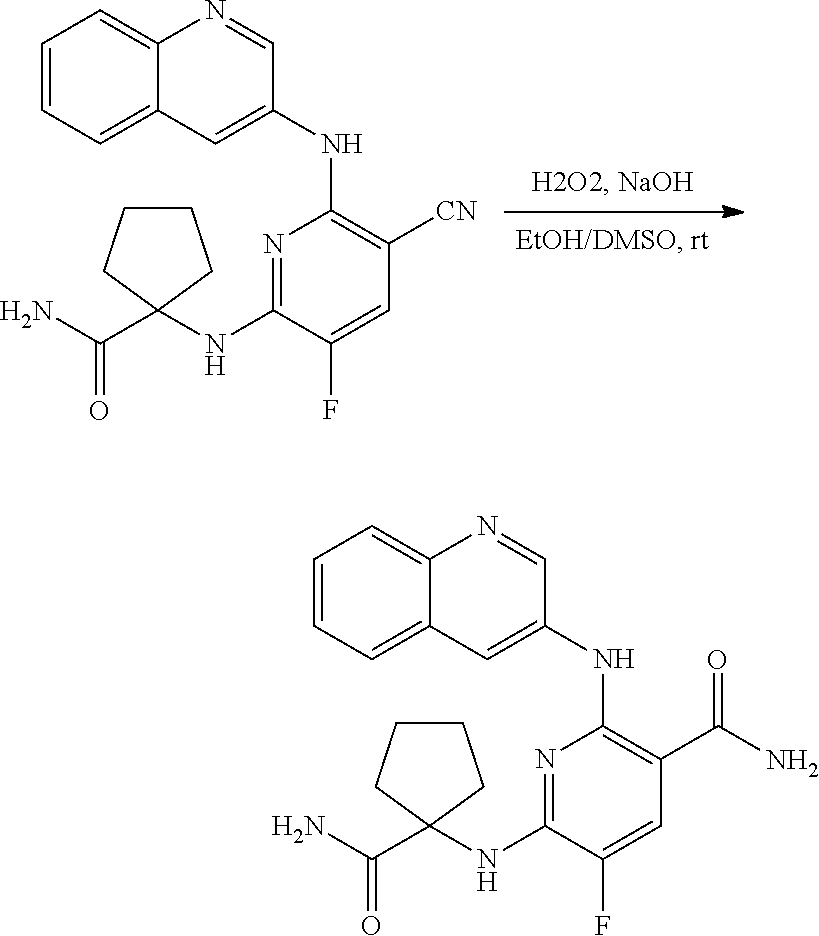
C(C1(NC2=NC(NC3=CC4=CC=CC=C4N=C3)=C([CN])C=C2F)CCCC1)(N)=O.C(C1(NC2=NC(NC3=CC4=CC=CC=C4N=C3)=C(C(=O)N)C=C2F)CCCC1)(N)=O
